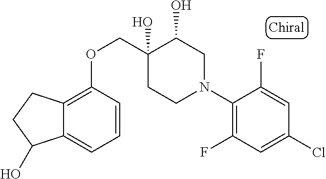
C1(N2CC(O)C(O)(COC3=C4C(=CC=C3)C(O)CC4)CC2)=C(F)C=C(Cl)C=C1F
